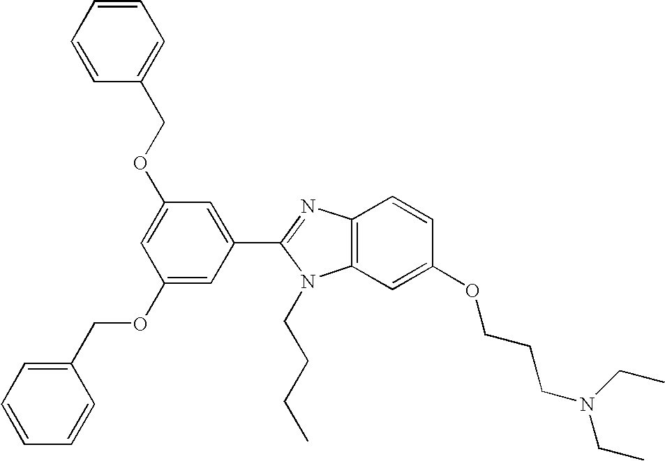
C1(OCC2=CC=CC=C2)=CC(OCC2=CC=CC=C2)=CC(C2=NC3=C(N2CCCC)C=C(OCCCN(CC)CC)C=C3)=C1
